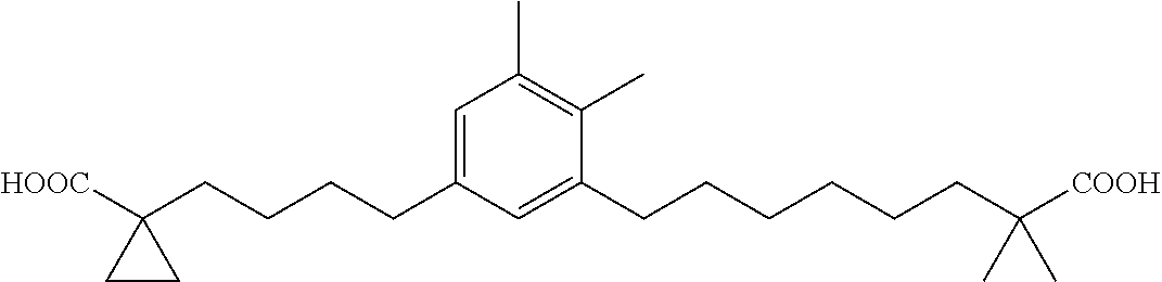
C1=C(CCCCC2([HOOC])CC2)C=C(CCCCCCC([COOH])(C)C)C(C)=C1C
